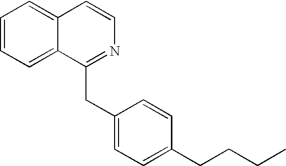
C1=CC=C2C(=C1)C=CN=C2CC1=CC=C(CCCC)C=C1
